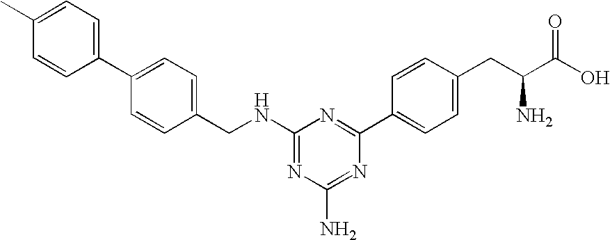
C1(C2=CC=C(CNC3=NC(N)=NC(C4=CC=C(CC(C(O)=O)N)C=C4)=N3)C=C2)=CC=C(C)C=C1
